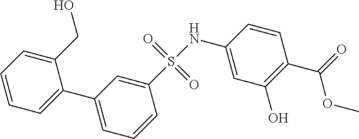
C1=CC=C(C2=CC=CC(S(NC3=CC(O)=C(C(=O)OC)C=C3)(=O)=O)=C2)C(CO)=C1
